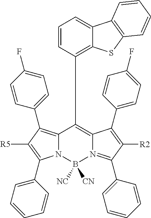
N12C(=C(C3=CC=C(F)C=C3)C([R5])=C1C1=CC=CC=C1)C(C1=C3C(=CC=C1)C1=C(S3)C=CC=C1)=C1N(=C(C3=CC=CC=C3)C([R2])=C1C1=CC=C(F)C=C1)B2([NC])[CN]
